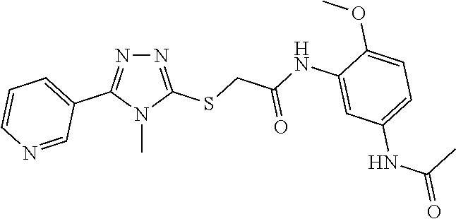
N1=C(SCC(NC2=CC(NC(=O)C)=CC=C2OC)=O)N(C)C(C2=CC=CN=C2)=N1
